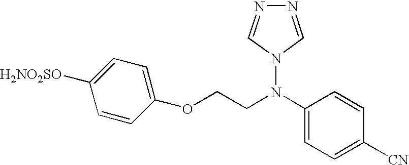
C1([H2NO2SO])=CC=C(OCCN(C2=CC=C([CN])C=C2)N2C=NN=C2)C=C1
